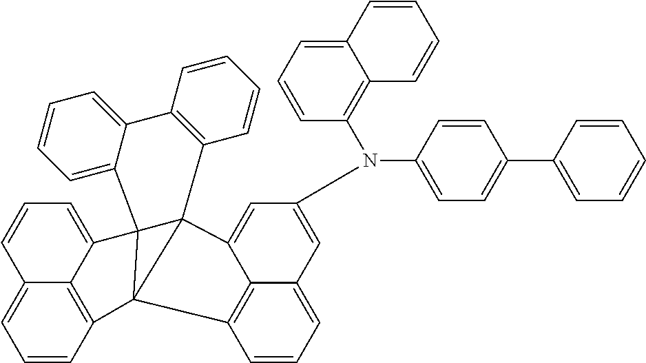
C1=CC2=C3C(=C1)C=CC=C3C13C4=CC=CC=C4C4=C(C=CC=C4)C14C1=CC(N(C5=C6C(=CC=C5)C=CC=C6)C5=CC=C(C6=CC=CC=C6)C=C5)=CC5=CC=CC(=C51)C234
